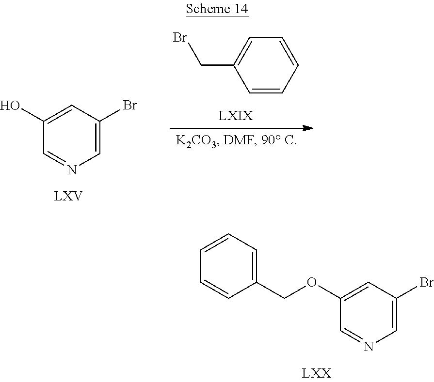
C1=C(Br)C=C(O)C=N1.C1=CC=CC=C1CBr.C1=C(Br)C=C(OCC2=CC=CC=C2)C=N1
